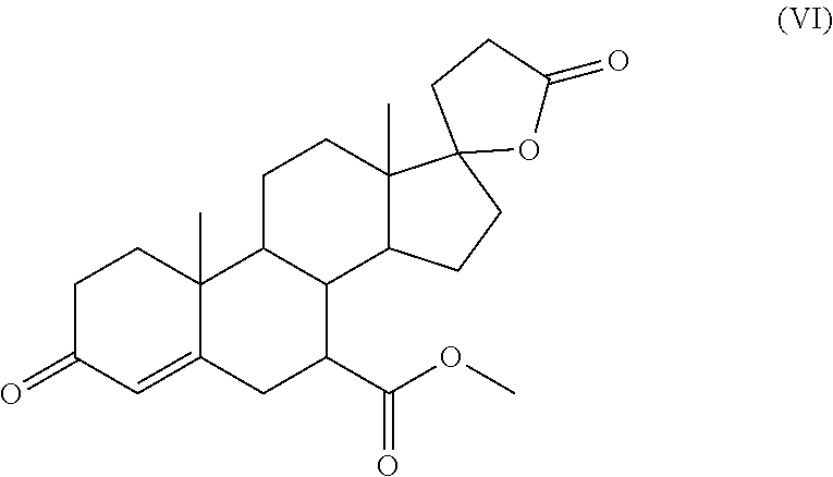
C1C(=O)C=C2C(C)(C1)C1C(C(C(OC)=O)C2)C2C(C)(CC1)C1(CC2)OC(=O)CC1
